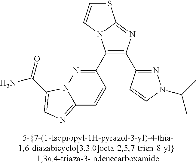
C1(C2=NN3C(=NC=C3C(N)=O)C=C2)=C(C2=NN(C(C)C)C=C2)N=C2N1C=CS2
